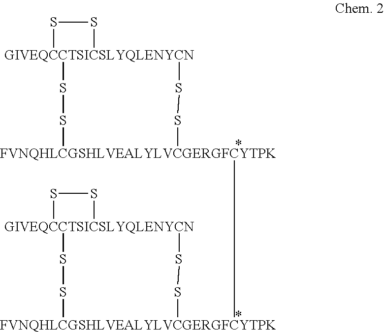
S1[GIVEQCCTSICSLYQLENYCN]2(S1)SS[FVNQHLCGSHLVEALYLVCGERGFCYTPK]([FVNQHLCGSHLVEALYLVCGERGFCYTPK]1SS[GIVEQCCTSICSLYQLENYCN]3(SS3)SS1)SS2
